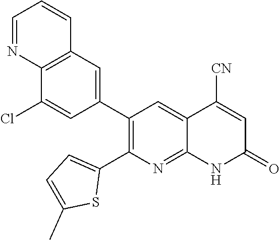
C12=C(C=C(C3=C(C4=CC=C(C)S4)N=C4C(=C3)C([CN])=CC(=O)N4)C=C1Cl)C=CC=N2
